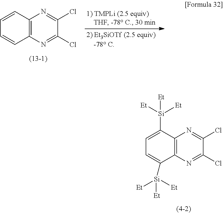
C12=C(N=C(Cl)C(Cl)=N1)C=CC=C2.C12=C(N=C(Cl)C(Cl)=N1)C([Si]([Et])([Et])[Et])=CC=C2[Si]([Et])([Et])[Et]
